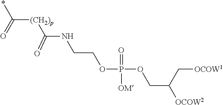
*C(=O)[(CH2)p]C(NCCOP(=O)([OM])OCC(C[OCOW1])[OCOW2])=O
